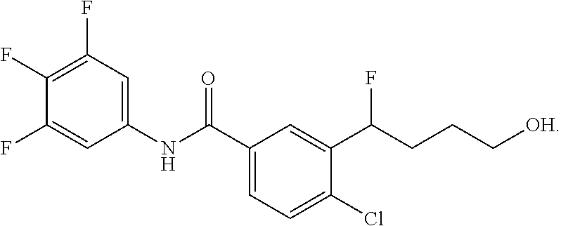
C1(NC(C2=CC=C(Cl)C(C(CCC[OH])F)=C2)=O)=CC(F)=C(F)C(F)=C1
